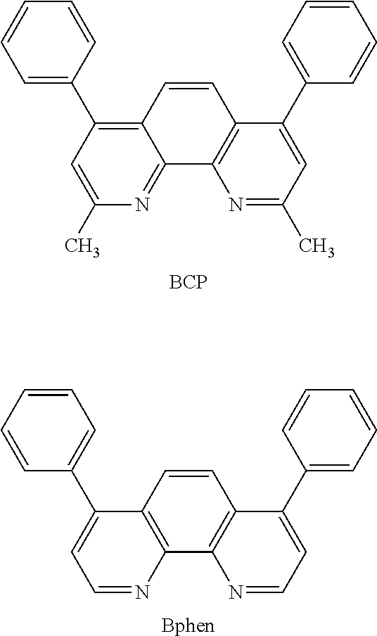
C1=CC2=C(C3=CC=CC=C3)C=C(C)N=C2C2=C1C(C1=CC=CC=C1)=CC(C)=N2.[BCP].C1=CC2=C(C3=C1C(C1=CC=CC=C1)=CC=N3)N=CC=C2C1=CC=CC=C1.[Bphen]
